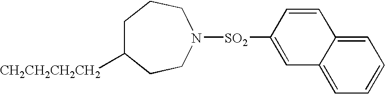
C1C([CH2CH2CH2CH2])CCN([SO2]C2=CC3=CC=CC=C3C=C2)CC1
